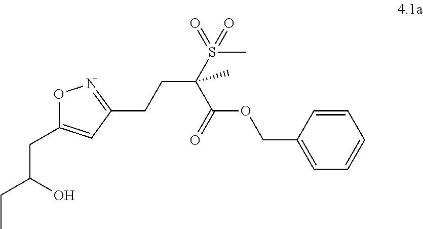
O1C(CC(CC)O)=CC(CCC(S(C)(=O)=O)(C)C(OCC2=CC=CC=C2)=O)=N1
